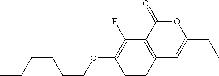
C1=CC2=C(C(F)=C1OCCCCCC)C(=O)OC(CC)=C2
